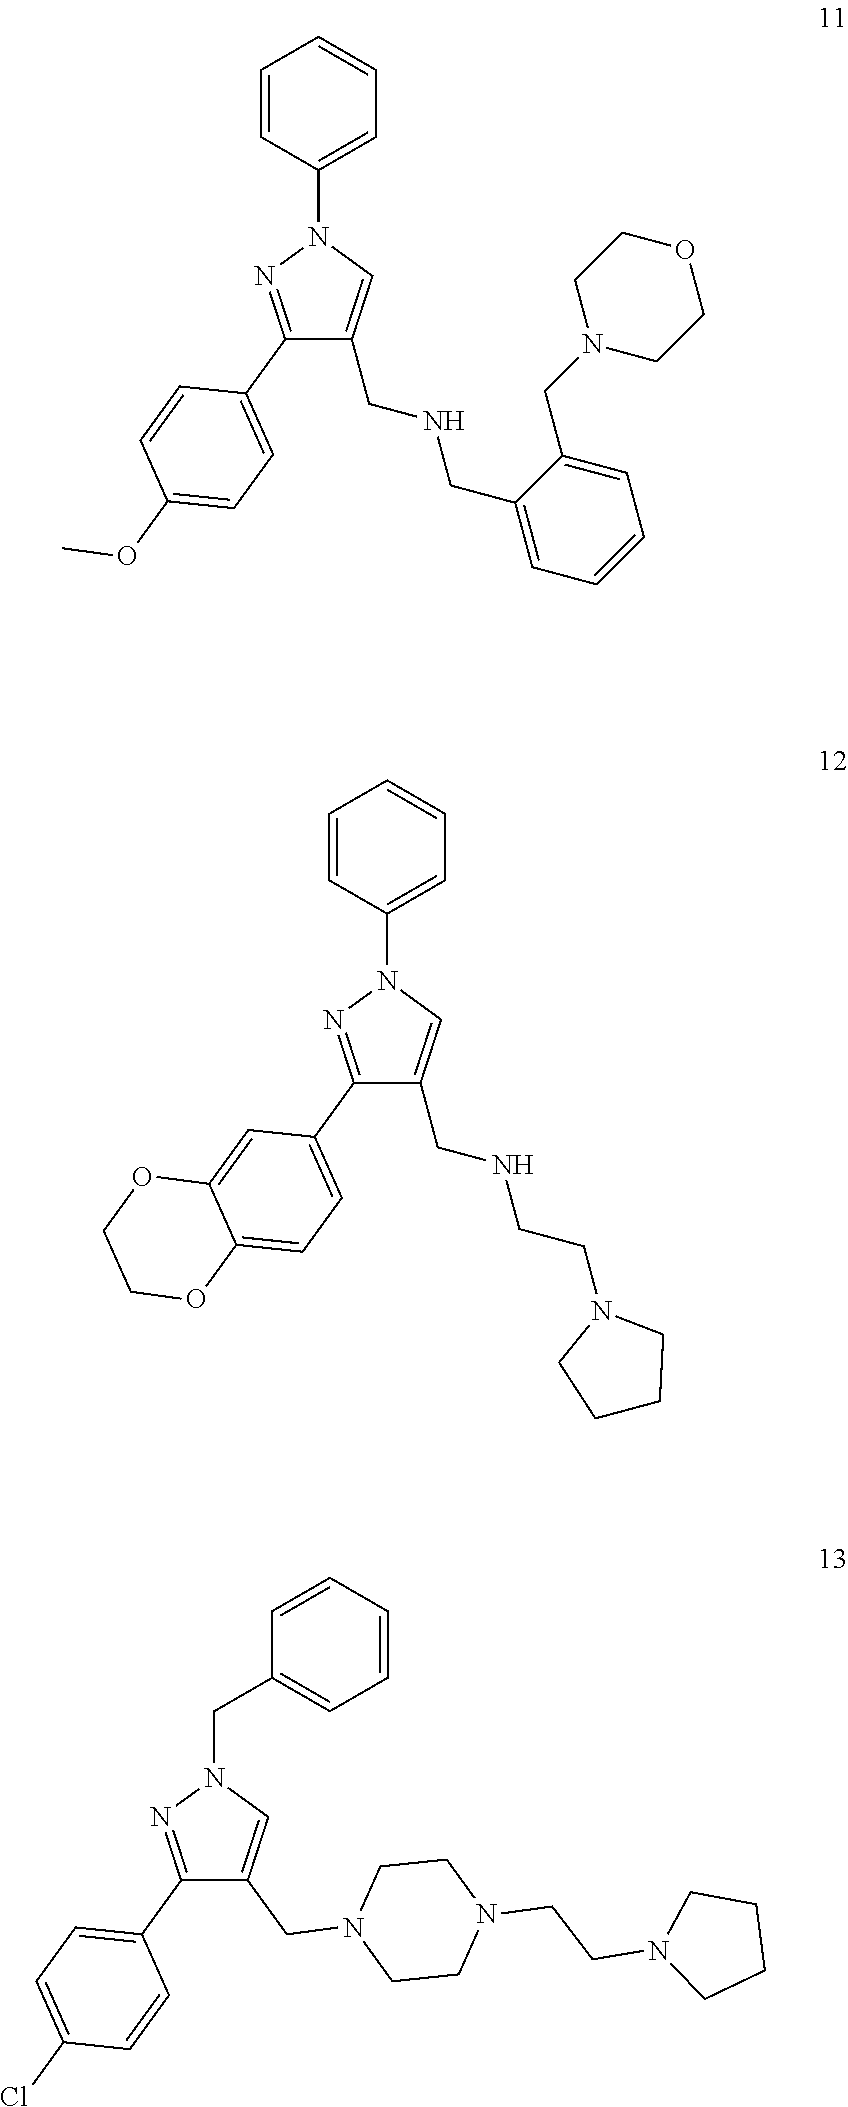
C1(C2=CC=C(OC)C=C2)=NN(C2=CC=CC=C2)C=C1CNCC1=CC=CC=C1CN1CCOCC1.C1(C2=CC=C3C(=C2)OCCO3)=NN(C2=CC=CC=C2)C=C1CNCCN1CCCC1.C1(C2=CC=C(Cl)C=C2)=NN(CC2=CC=CC=C2)C=C1CN1CCN(CCN2CCCC2)CC1
